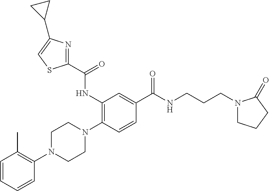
C1=CC=CC(N2CCN(C3=C(NC(C4=NC(C5CC5)=CS4)=O)C=C(C(NCCCN4CCCC4=O)=O)C=C3)CC2)=C1C
